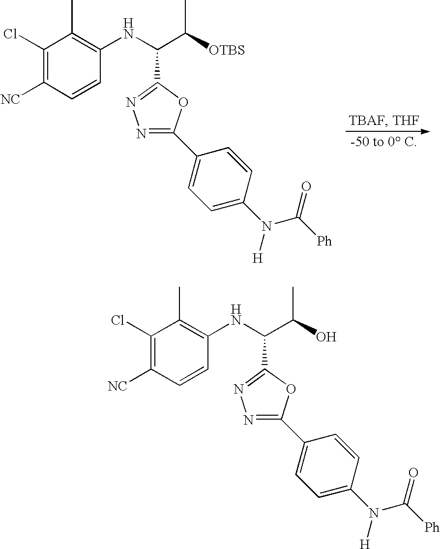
C1(Cl)=C([NC])C=CC(NC(C([OTBS])C)C2=NN=C(C3=CC=C(N(C([Ph])=O)[H])C=C3)O2)=C1C.C1(Cl)=C([NC])C=CC(NC(C(O)C)C2=NN=C(C3=CC=C(N(C([Ph])=O)[H])C=C3)O2)=C1C
